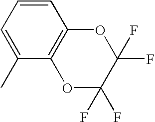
C1=CC=C(C)C2=C1OC(F)(F)C(F)(F)O2
